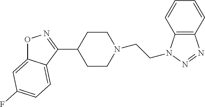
O1C2=CC(F)=CC=C2C(C2CCN(CCN3C4=C(N=N3)C=CC=C4)CC2)=N1
